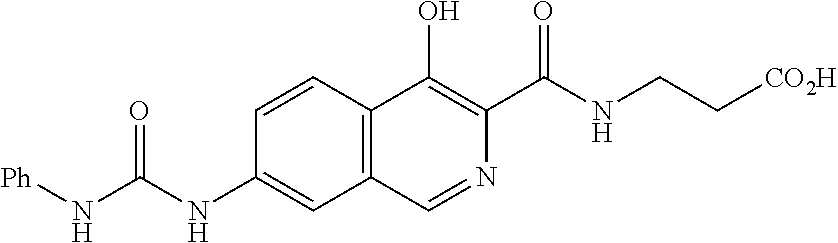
O=C(N[Ph])NC1=CC2=C(C=C1)C(O)=C(C(NCC[CO2H])=O)N=C2
